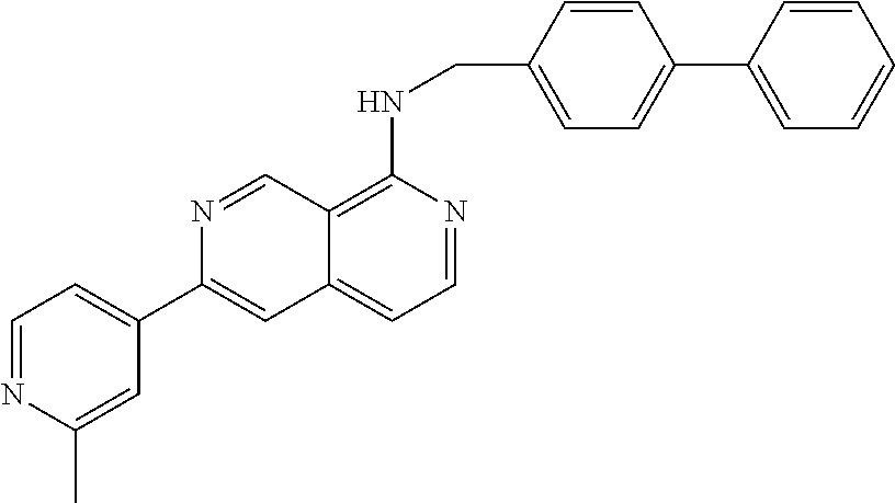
C12=C(NCC3=CC=C(C4=CC=CC=C4)C=C3)N=CC=C1C=C(C1=CC=NC(C)=C1)N=C2
